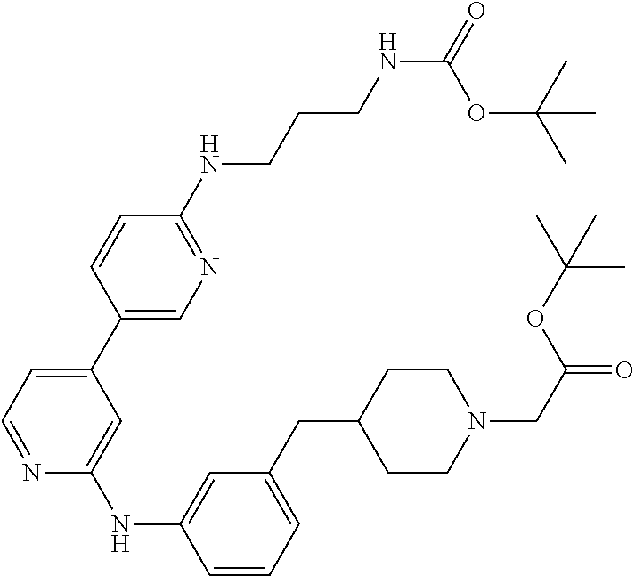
C1=CC=C(CC2CCN(CC(OC(C)(C)C)=O)CC2)C=C1NC1=CC(C2=CN=C(NCCCNC(=O)OC(C)(C)C)C=C2)=CC=N1
